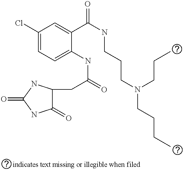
C1(Cl)=CC=C(NC(=O)CC2C(=O)NC(=O)N2)C(C(NCCCN(CCCC)CCC)=O)=C1
